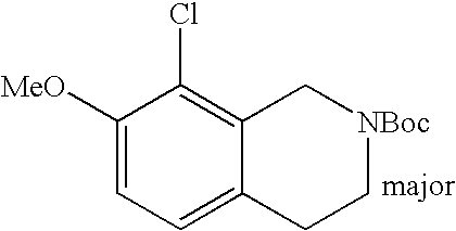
C1([MeO])=CC=C2C(=C1Cl)C[NBoc]CC2
